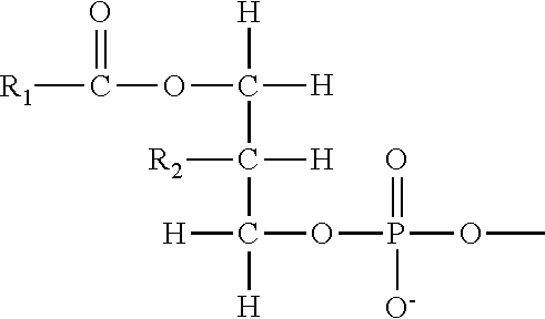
O(C([H])([H])C([R2])([H])C([H])(OP(OC)(=O)[O-])[H])C([R1])=O
